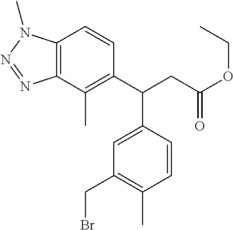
C12=C(C(C)=C(C(CC(OCC)=O)C3=CC(CBr)=C(C)C=C3)C=C1)N=NN2C
